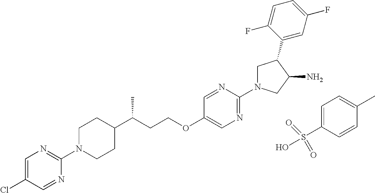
C1N(C2=NC=C(Cl)C=N2)CCC(C(CCOC2=CN=C(N3CC(C4=CC(F)=CC=C4F)C(N)C3)N=C2)C)C1.C1=C(S(O)(=O)=O)C=CC(C)=C1
